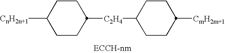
C1([CnH2n+1])CCC([C2H4]C2CCC([CmH2m+1])CC2)CC1
